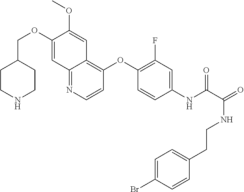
C1CNCCC1COC1=CC2=NC=CC(OC3=C(F)C=C(NC(C(=O)NCCC4=CC=C(Br)C=C4)=O)C=C3)=C2C=C1OC
